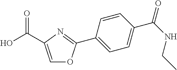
C1(C2=NC(C(O)=O)=CO2)=CC=C(C(NCC)=O)C=C1
